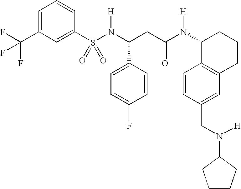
C1=C(C(F)(F)F)C=C(S(N(C(CC(N(C2C3=C(CCC2)C=C(CN([H])C2CCCC2)C=C3)[H])=O)C2=CC=C(F)C=C2)[H])(=O)=O)C=C1
